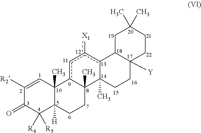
O=C1C([R2])=CC2(C)C([H])(C1([R4])[R5])CCC1(C)c2cc([X1])c2C1(C)CCC1([Y])C2CC(C)(C)CC1
